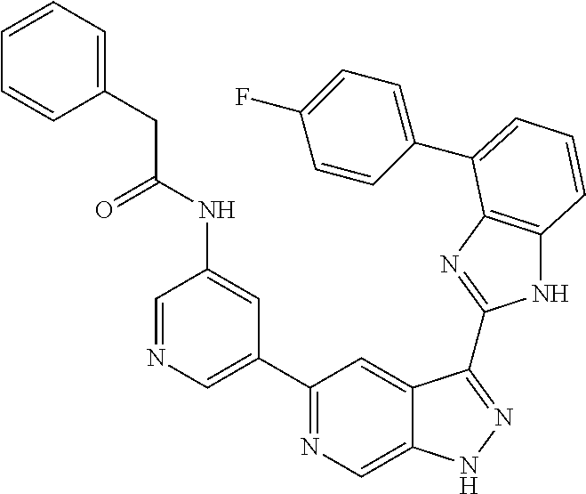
C1=NC=C(C2=NC=C3C(=C2)C(C2=NC4=C(N2)C=CC=C4C2=CC=C(F)C=C2)=NN3)C=C1NC(CC1=CC=CC=C1)=O
